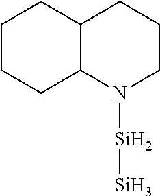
N1([Si][Si])CCCC2C1CCCC2
